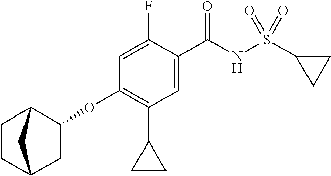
C1(OC2=C(C3CC3)C=C(C(NS(C3CC3)(=O)=O)=O)C(F)=C2)C2CCC(C1)C2
